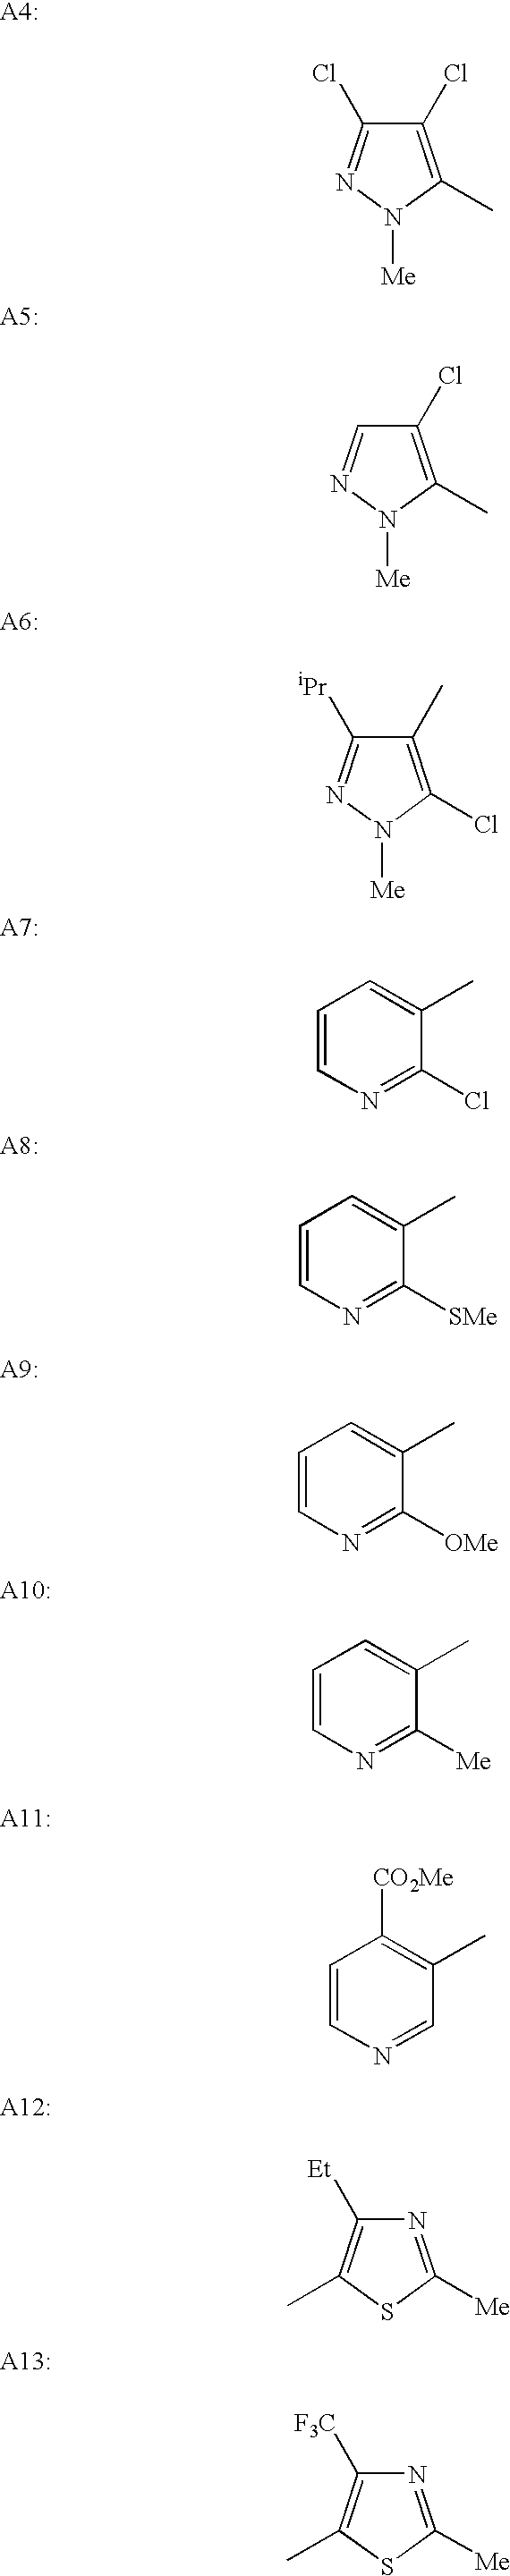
C1(Cl)=C(C)N([Me])N=C1Cl.C1(Cl)=C(C)N([Me])N=C1.C1(C)=C(Cl)N([Me])N=C1[iPr].C1=CN=C(Cl)C(C)=C1.C1=CN=C([SMe])C(C)=C1.C1=CN=C([OMe])C(C)=C1.C1=CN=C([Me])C(C)=C1.C1=CN=CC(C)=C1[CO2Me].N1=C([Me])SC(C)=C1[Et].N1=C([Me])SC(C)=C1[F3C]
